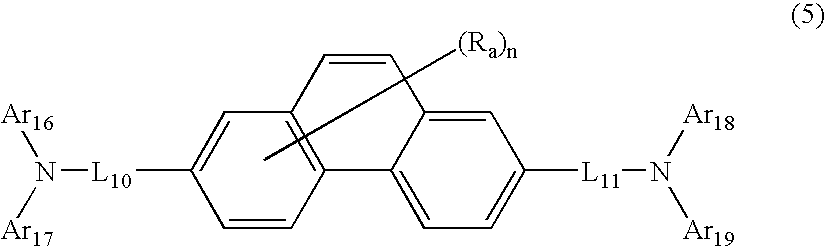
C1=CC2=C(C=C1[L10]N([Ar16])[Ar17])C=CC1=CC([L11]N([Ar18])[Ar19])=CC=C21
